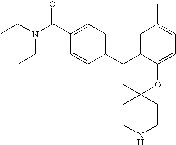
C1(C2CC3(OC4=CC=C(C)C=C24)CCNCC3)=CC=C(C(N(CC)CC)=O)C=C1
